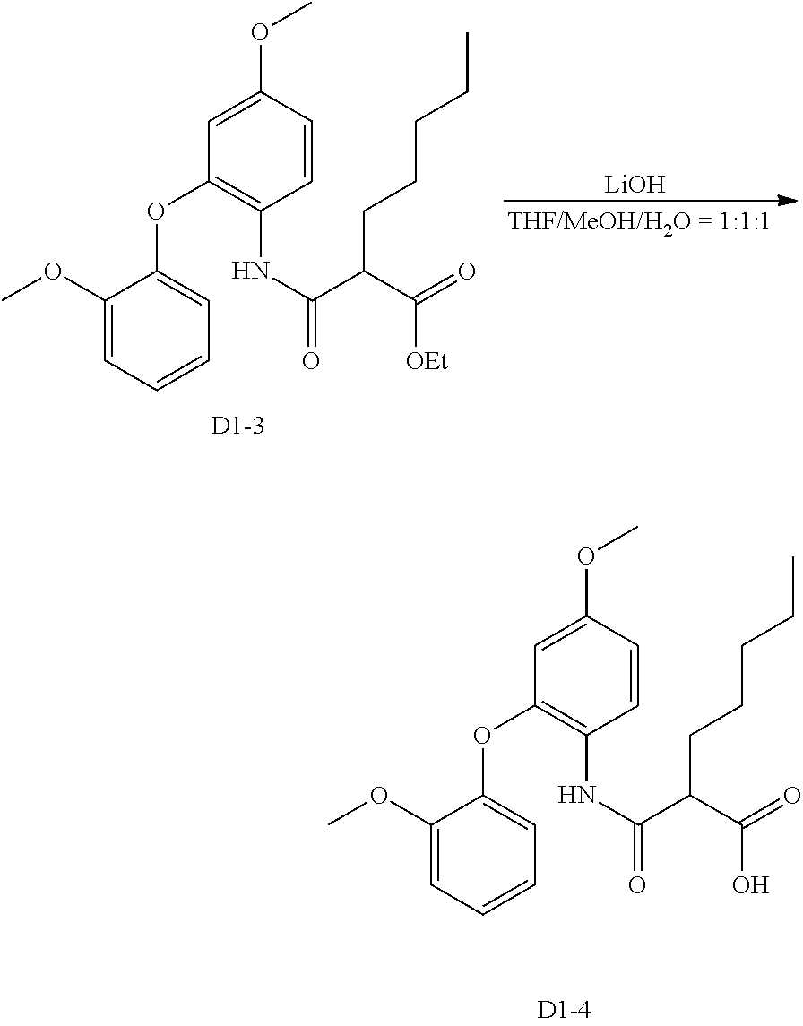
O(C)C1=CC(OC2=CC=CC=C2OC)=C(NC(C(C(=O)O)CCCCC)=O)C=C1.O(C)C1=CC(OC2=CC=CC=C2OC)=C(NC(C(C(=O)[OEt])CCCCC)=O)C=C1.[LiOH]
